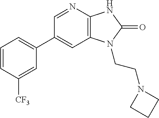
C1(C2=CC=CC([CF3])=C2)=CC2=C(N=C1)NC(=O)N2CCN1CCC1
